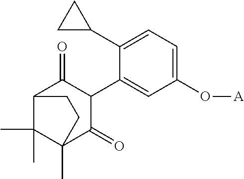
C1(O[A])=CC=C(C2CC2)C(C2C(=O)C3C(C)(C)C(C)(C2=O)CC3)=C1
